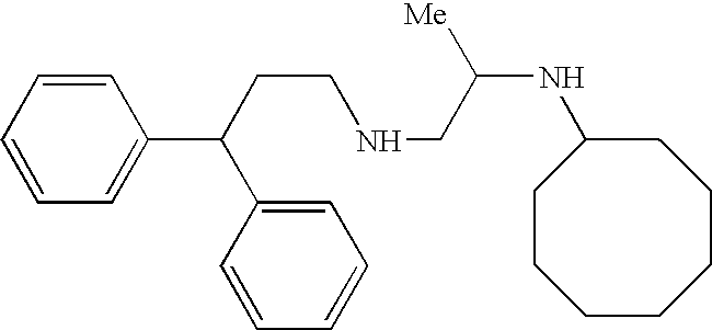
C(NCC(NC1CCCCCCC1)[Me])CC(C1=CC=CC=C1)C1=CC=CC=C1
